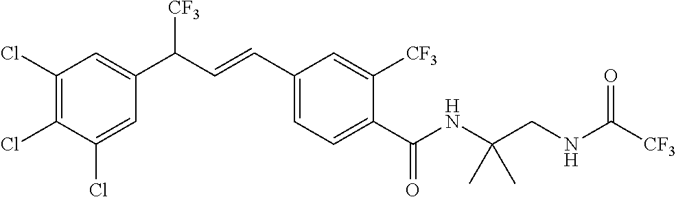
C1(Cl)=C(Cl)C(Cl)=CC(C(C=CC2=CC=C(C(NC(CNC([CF3])=O)(C)C)=O)C([CF3])=C2)[CF3])=C1
